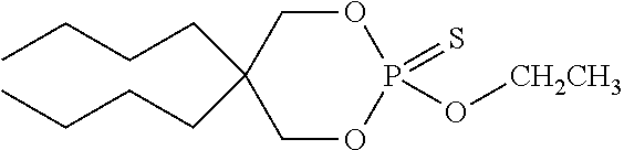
O1CC(CCCC)(CCCC)COP1(=S)O[CH2CH3]
